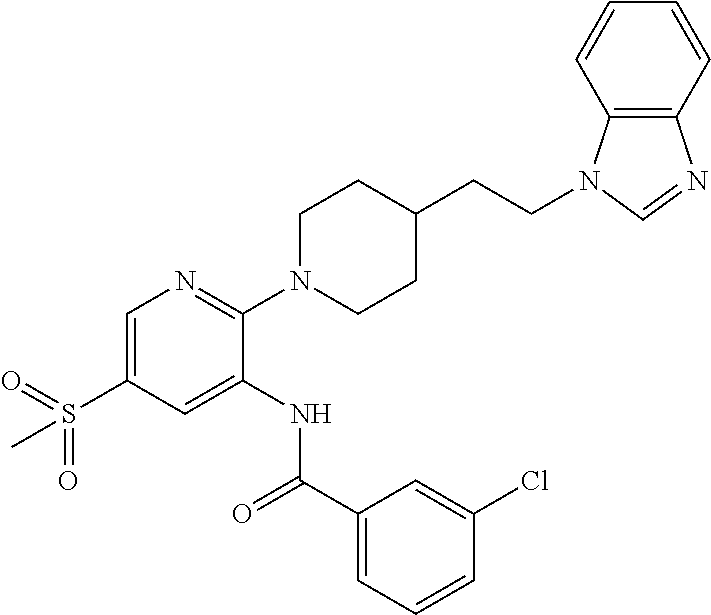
C1=C(S(=O)(=O)C)C=C(NC(C2=CC=CC(Cl)=C2)=O)C(N2CCC(CCN3C4=C(N=C3)C=CC=C4)CC2)=N1
